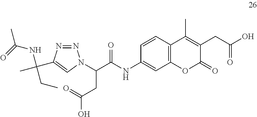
C1=CC2=C(C=C1NC(=O)C(CC(=O)O)N1N=NC(C(NC(=O)C)(C)CC)=C1)OC(=O)C(CC(=O)O)=C2C
